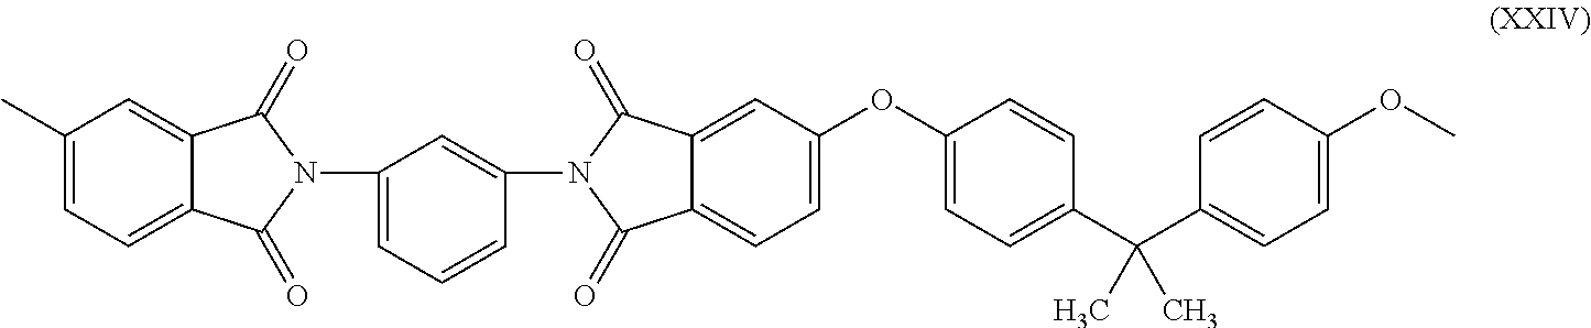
C1(C)=CC=C2C(=C1)C(=O)N(C1=CC=CC(N3C(=O)C4=CC=C(OC5=CC=C(C(C6=CC=C(OC)C=C6)(C)C)C=C5)C=C4C3=O)=C1)C2=O
